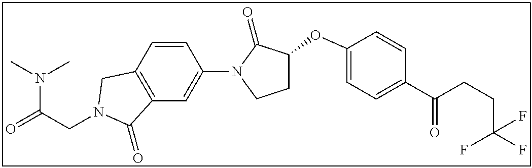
C(CN1CC2=C(C=C(N3C(=O)C(OC4=CC=C(C(CCC(F)(F)F)=O)C=C4)CC3)C=C2)C1=O)(=O)N(C)C
